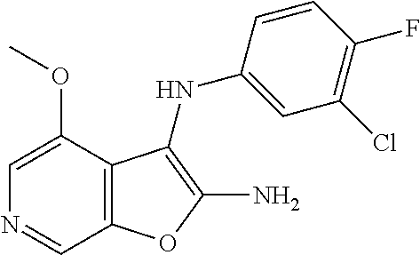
C12=C(C=NC=C1OC)OC(N)=C2NC1=CC(Cl)=C(F)C=C1
